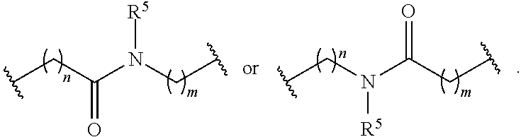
[R5]N(CC)C(CC)=O.O=C(CC)N(CC)[R5]
